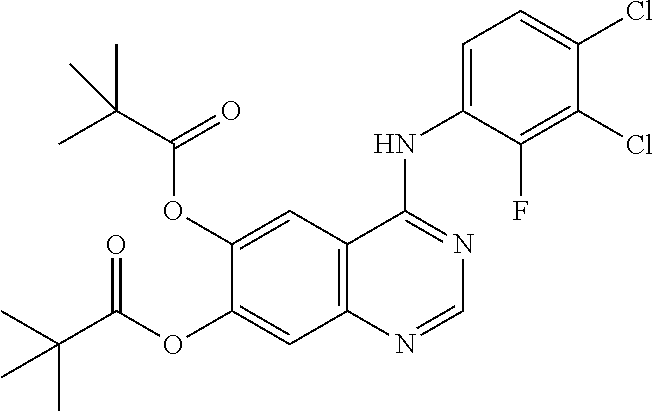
C12=C(C=C(OC(C(C)(C)C)=O)C(OC(C(C)(C)C)=O)=C1)C(NC1=CC=C(Cl)C(Cl)=C1F)=NC=N2
